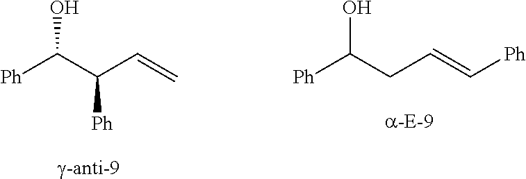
C(O)(C(C=C)[Ph])[Ph].C(O)(CC=C[Ph])[Ph]
